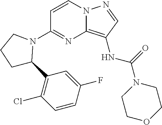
N12C(=C(NC(N3CCOCC3)=O)C=N1)N=C(N1C(C3=C(Cl)C=CC(F)=C3)CCC1)C=C2
